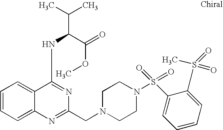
C1=CC=C2C(=C1)C(NC(C(C)C)C(=O)OC)=NC(CN1CCN(S(C3=CC=CC=C3S(=O)(C)=O)(=O)=O)CC1)=N2
